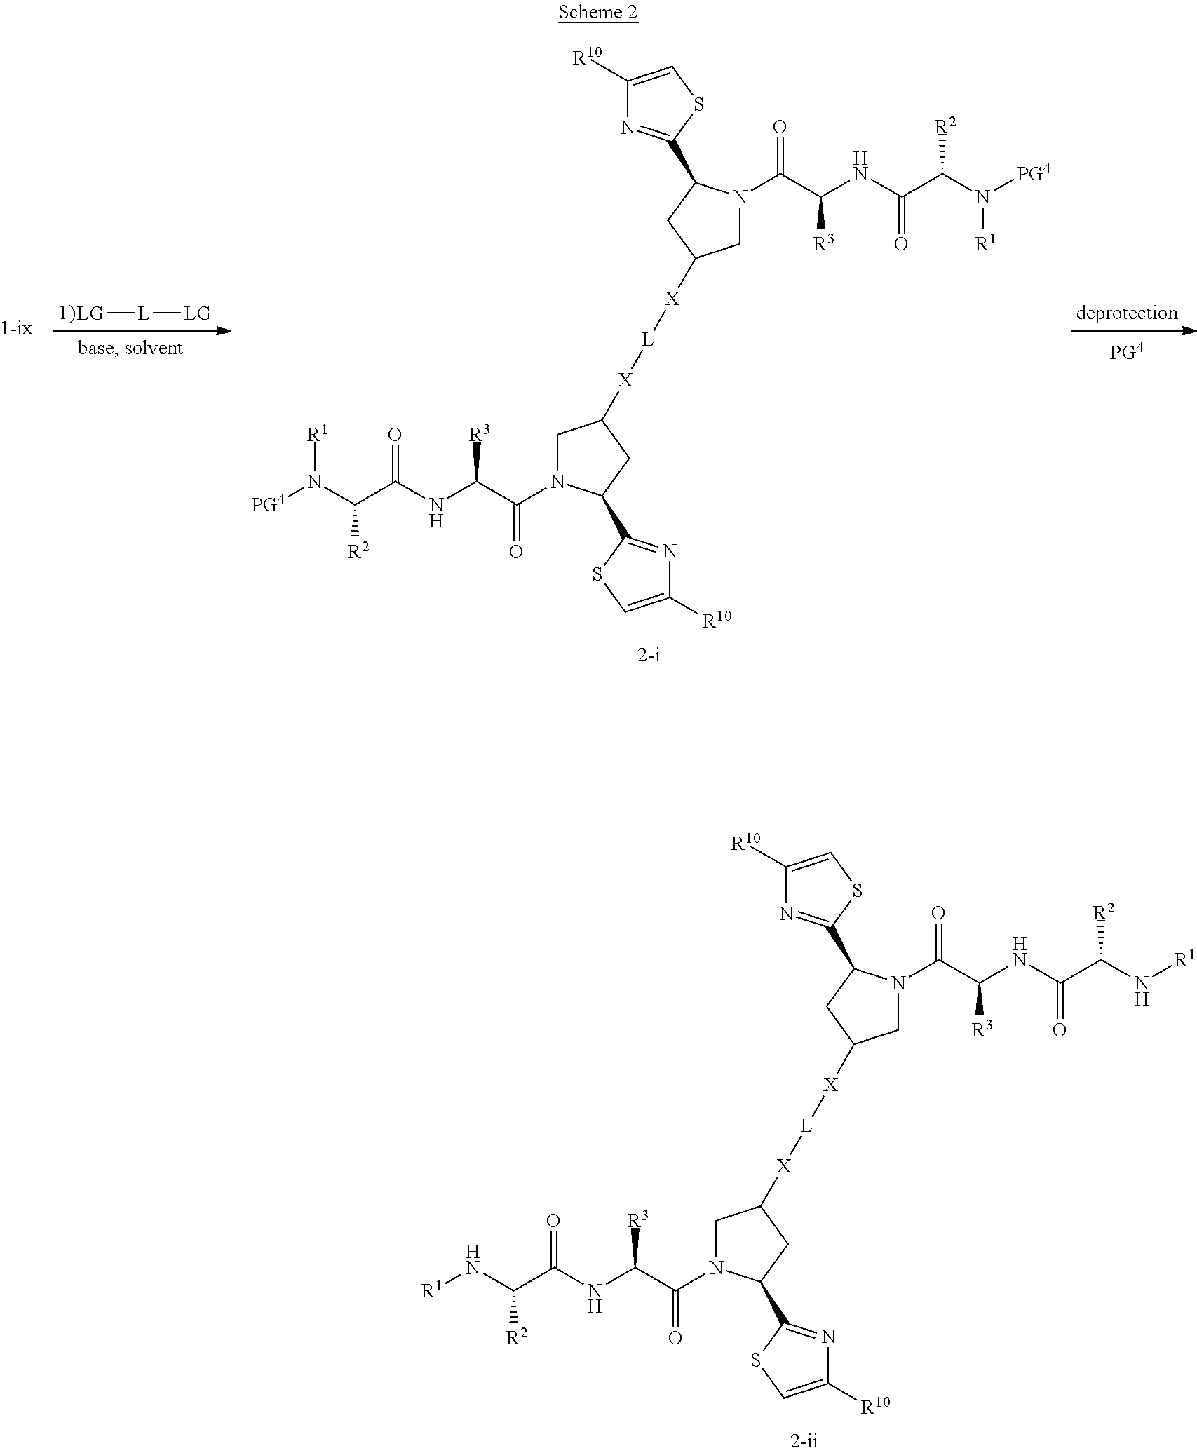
[LG][L][LG].[R1]N(C(C(NC(C(N1CC([X][L][X]C2CN(C(C(NC(C(N([R1])[PG4])[R2])=O)[R3])=O)C(C3=NC([R10])=CS3)C2)CC1C1=NC([R10])=CS1)=O)[R3])=O)[R2])[PG4].N(C(C(NC(C(N1CC([X][L][X]C2CN(C(C(NC(C(N[R1])[R2])=O)[R3])=O)C(C3=NC([R10])=CS3)C2)CC1C1=NC([R10])=CS1)=O)[R3])=O)[R2])[R1]
